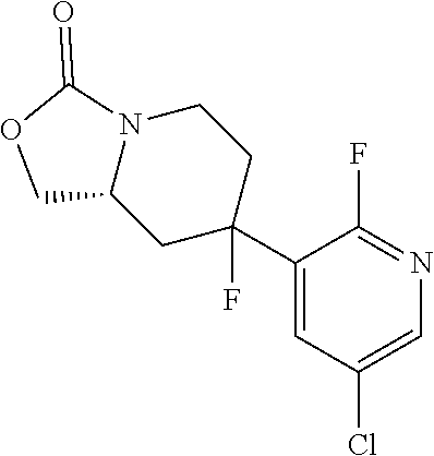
N12C(CC(F)(C3=CC(Cl)=CN=C3F)CC1)COC2=O
